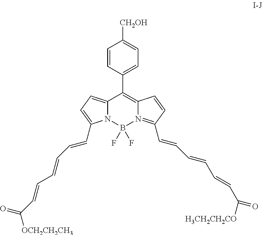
C1=CC(C2=C3N(=C(C=CC=CC=CC([H3CH2CH2CO])=O)C=C3)B(F)(F)N3C2=CC=C3C=CC=CC=CC(=O)[OCH2CH2CH3])=CC=C1[CH2OH]
